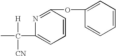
[H]C(C)([CN])C1=CC=CC(OC2=CC=CC=C2)=N1
